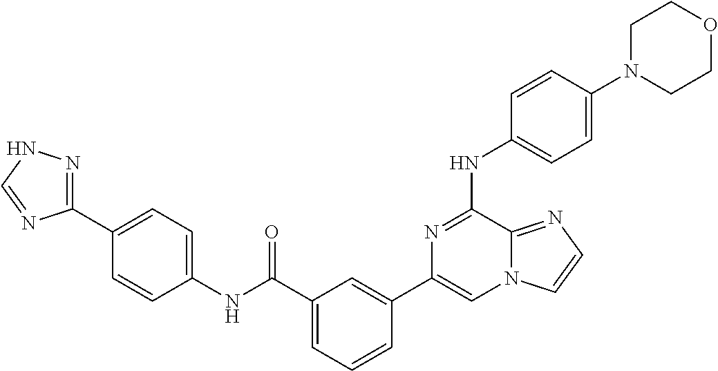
C1=CC(N2CCOCC2)=CC=C1NC1=NC(C2=CC(C(=O)NC3=CC=C(C4=NNC=N4)C=C3)=CC=C2)=CN2C1=NC=C2
